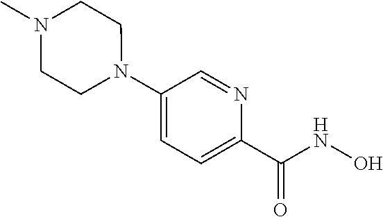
N1(C2=CC=C(C(NO)=O)N=C2)CCN(C)CC1
